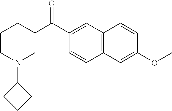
C1CN(C2CCC2)CC(C(C2=CC3=C(C=C2)C=C(OC)C=C3)=O)C1
